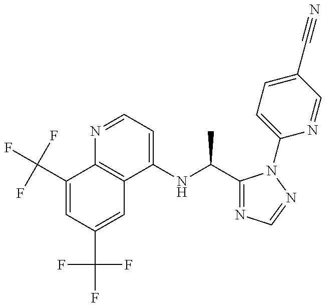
C1(C(F)(F)F)=CC(C(F)(F)F)=CC2=C1N=CC=C2NC(C)C1=NC=NN1C1=CC=C(C#N)C=N1
